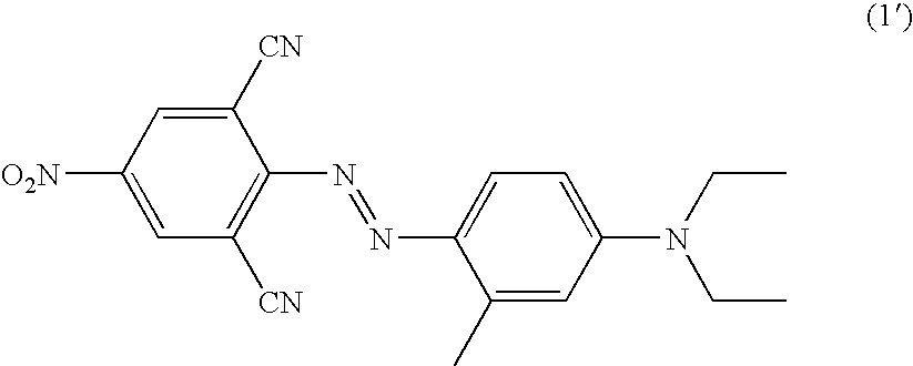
C1([CN])=CC([O2N])=CC([CN])=C1N=NC1=CC=C(N(CC)CC)C=C1C
